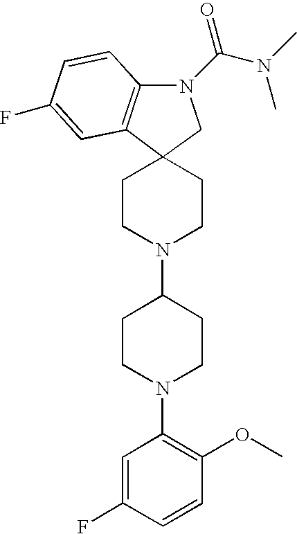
C12(CCN(C3CCN(C4=C(OC)C=CC(F)=C4)CC3)CC1)C1=C(N(C(N(C)C)=O)C2)C=CC(F)=C1
